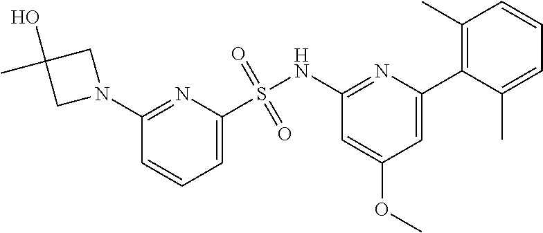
S(NC1=NC(C2=C(C)C=CC=C2C)=CC(OC)=C1)(C1=CC=CC(N2CC(O)(C)C2)=N1)(=O)=O
